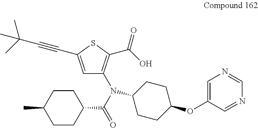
C1=C(C#CC(C)(C)C)SC(C(O)=O)=C1N(C(=O)C1CCC(C)CC1)C1CCC(OC2=CN=CN=C2)CC1
